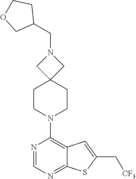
C12=NC=NC(N3CCC4(CC3)CN(CC3CCOC3)C4)=C1C=C(C[CF3])S2
